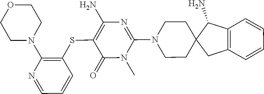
N1(C)C(N2CCC3(C(N)C4=C(C=CC=C4)C3)CC2)=NC(N)=C(SC2=C(N3CCOCC3)N=CC=C2)C1=O
